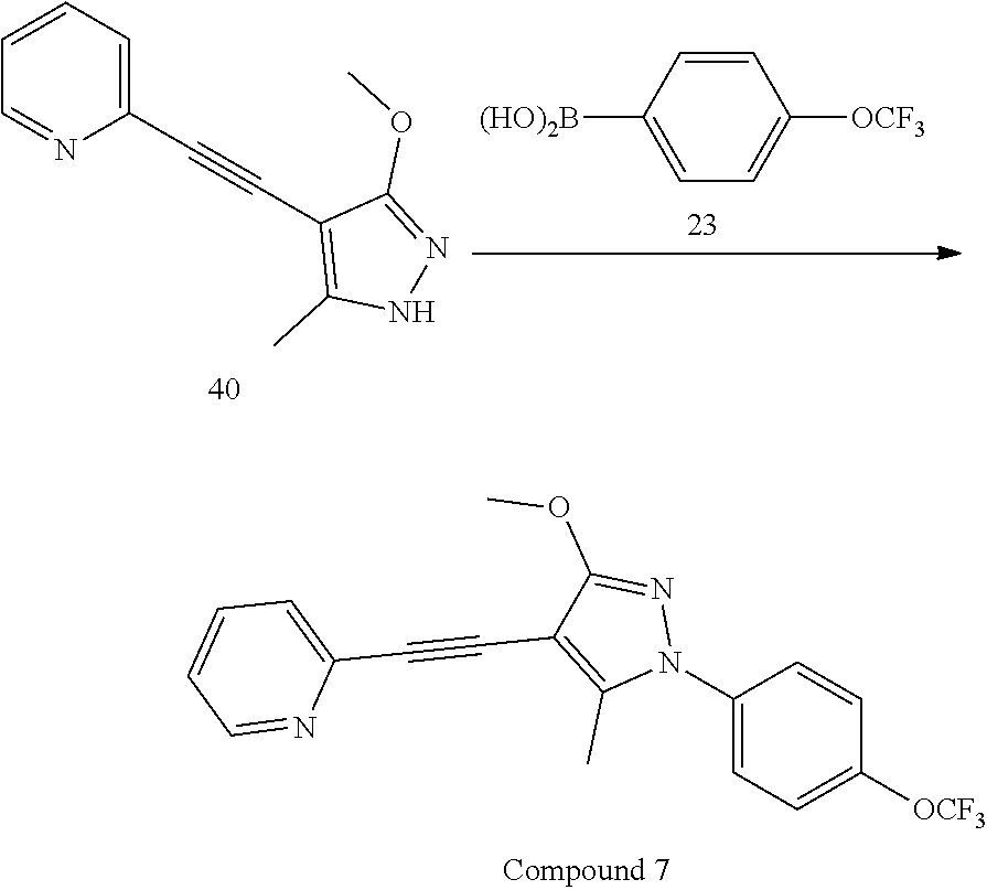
C1(N2N=C(OC)C(C#CC3=CC=CC=N3)=C2C)=CC=C([OCF3])C=C1.C1=CC=C(C#CC2=C(C)NN=C2OC)N=C1.C1=CC([(HO)2B])=CC=C1[OCF3]
